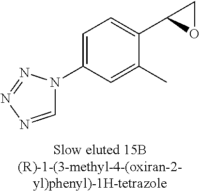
C1=NN=NN1C1=CC=C(C2OC2)C(C)=C1
